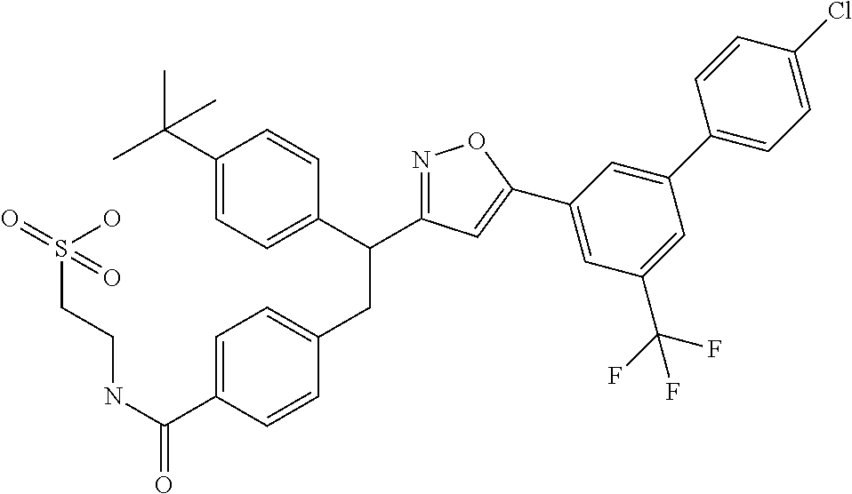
C1(C(C)(C)C)=CC=C(C(CC2=CC=C(C(NCCS(=O)(O)=O)=O)C=C2)C2=NOC(C3=CC(C(F)(F)F)=CC(C4=CC=C(Cl)C=C4)=C3)=C2)C=C1
